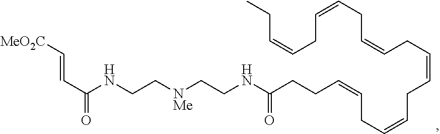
[MeO2C]C=CC(NCC[NMe]CCNC(CCC=CCC=CCC=CCC=CCC=CCC=CCC)=O)=O
